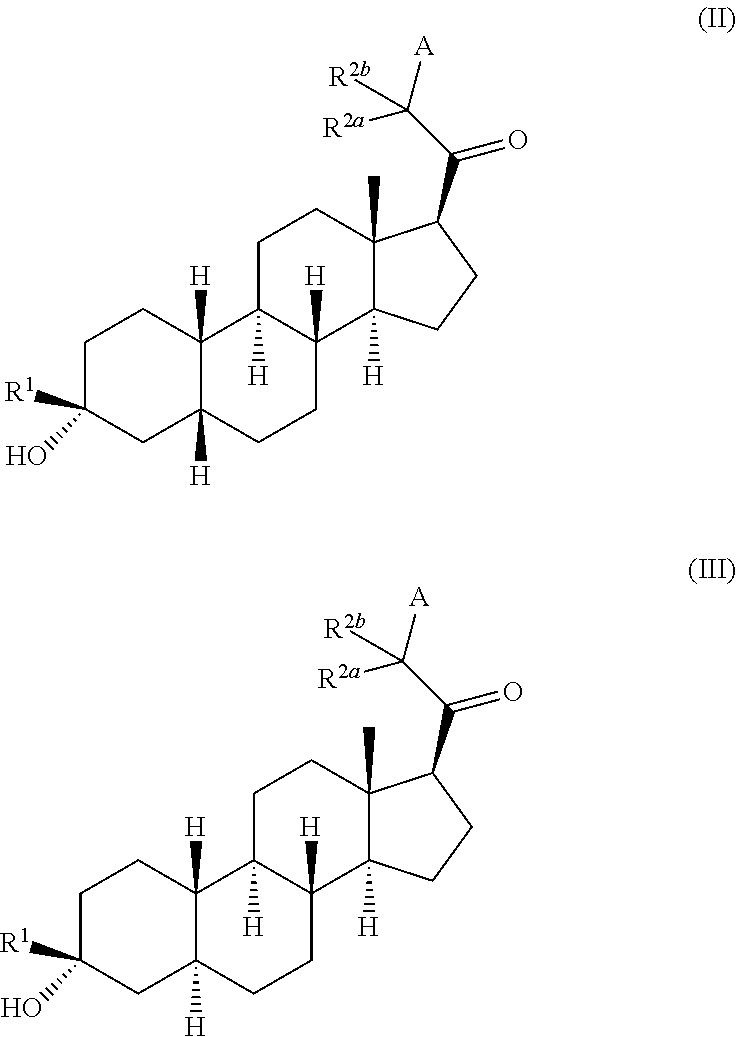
C1C([R1])(O)CC2([H])C([H])(C1)C1([H])C([H])(CC2)C2([H])C(C)(CC1)C(C(C([A])([R2a])[R2b])=O)CC2.C1C([R1])(O)CC2([H])C([H])(C1)C1([H])C([H])(CC2)C2([H])C(C)(CC1)C(C(C([A])([R2a])[R2b])=O)CC2
